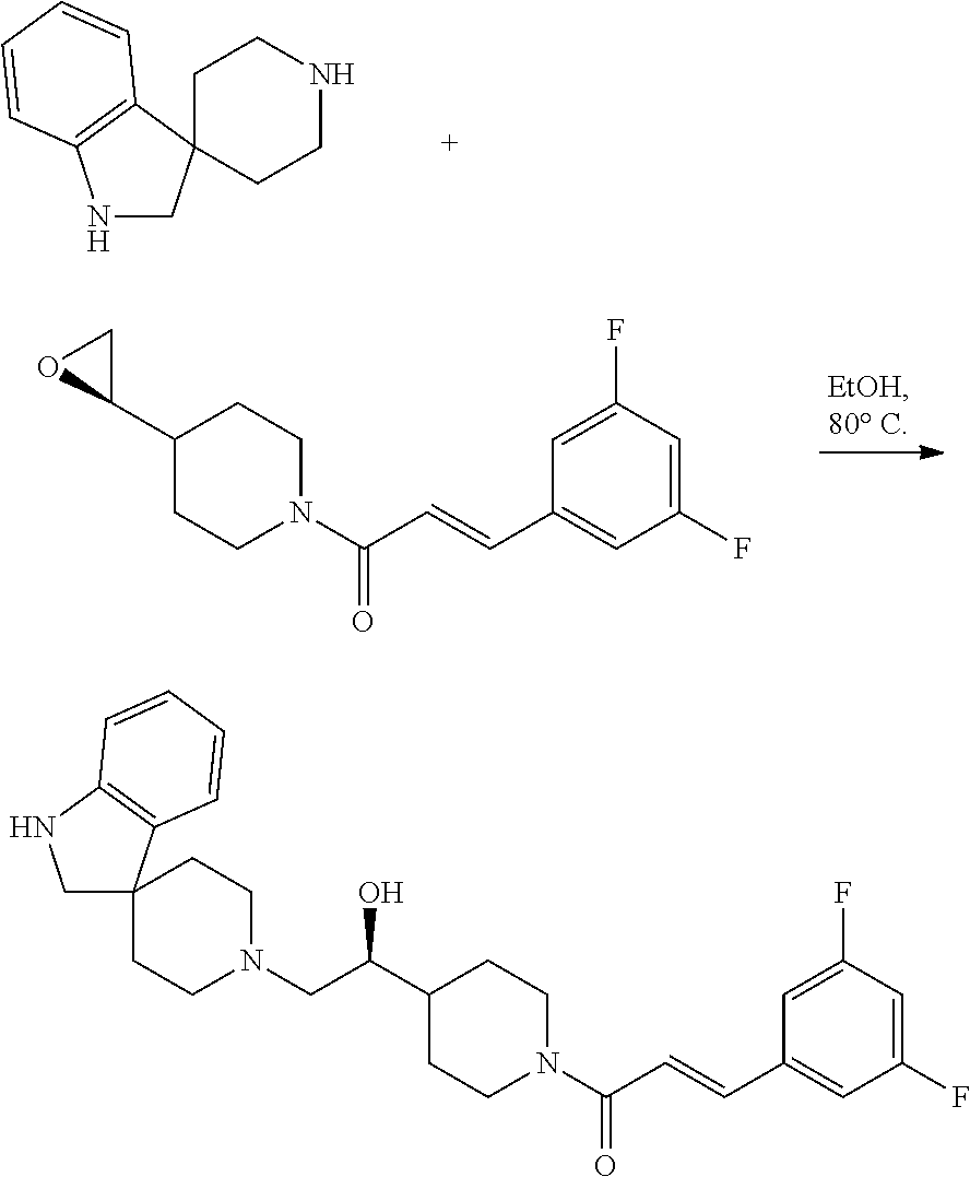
N1CC2(C3=C1C=CC=C3)CCNCC2.C1(C2CO2)CCN(C(C=CC2=CC(F)=CC(F)=C2)=O)CC1.C1(C(CN2CCC3(CC2)CNC2=C3C=CC=C2)O)CCN(C(C=CC2=CC(F)=CC(F)=C2)=O)CC1
